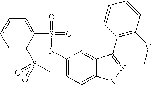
C1=CC=C(S(=O)(=O)C)C(S(=O)(=O)NC2=CC=C3C(=C2)C(C2=C(OC)C=CC=C2)=NN3)=C1
